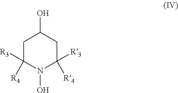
C1C([R3])([R4])N(O)C([R4])([R3])CC1O
